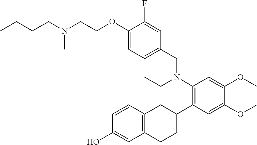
C1=CC2=C(C=C1O)CCC(C1=C(N(CC)CC3=CC=C(OCCN(CCCC)C)C(F)=C3)C=C(OC)C(OC)=C1)C2
